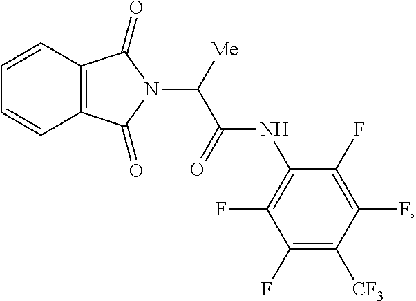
C1=CC2=C(C=C1)C(=O)N(C([Me])C(=O)NC1=C(F)C(F)=C([CF3])C(F)=C1F)C2=O
